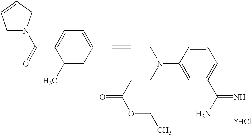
C1N(C(=O)C2=CC=C(C=CCN(CCC(=O)OCC)C3=CC(C(N)=N)=CC=C3)C=C2C)CC=C1
